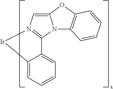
C12=CC=CC=C1C1=N(C=C3N1C1=C(O3)C=CC=C1)[Ir]2
